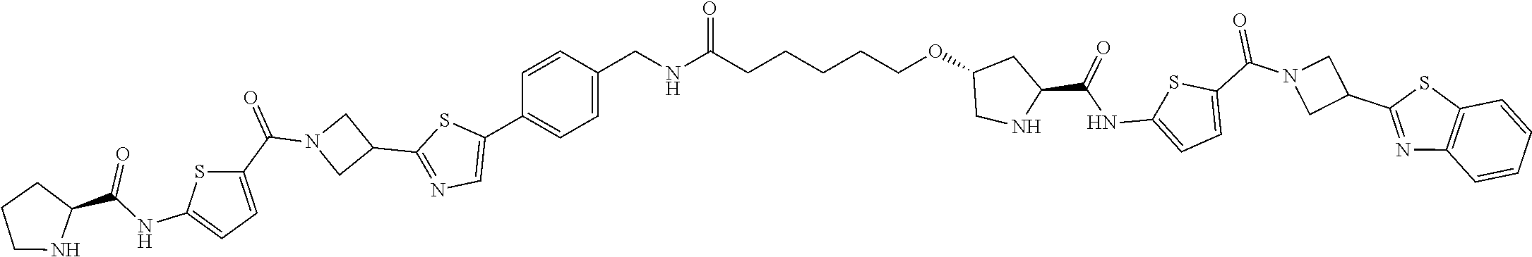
C1=CC(CNC(CCCCCOC2CNC(C(NC3=CC=C(C(N4CC(C5=NC6=C(S5)C=CC=C6)C4)=O)S3)=O)C2)=O)=CC=C1C1=CN=C(C2CN(C(C3=CC=C(NC(C4NCCC4)=O)S3)=O)C2)S1
